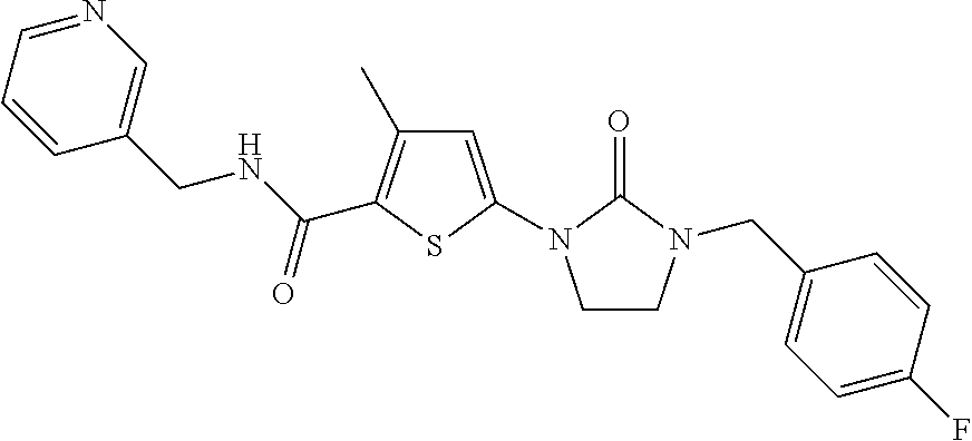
C1=C(N2CCN(CC3=CC=C(F)C=C3)C2=O)SC(C(NCC2=CN=CC=C2)=O)=C1C
